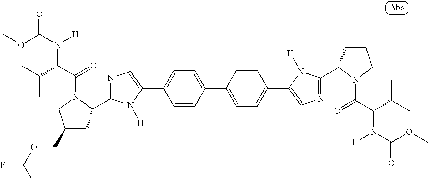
COC(N([H])C(C(=O)N1C(C2=NC=C(C3=CC=C(C4=CC=C(C5=CN=C(C6CCCN6C(=O)C(N([H])C(=O)OC)C(C)C)N5[H])C=C4)C=C3)N2[H])CC(COC(F)F)C1)C(C)C)=O
